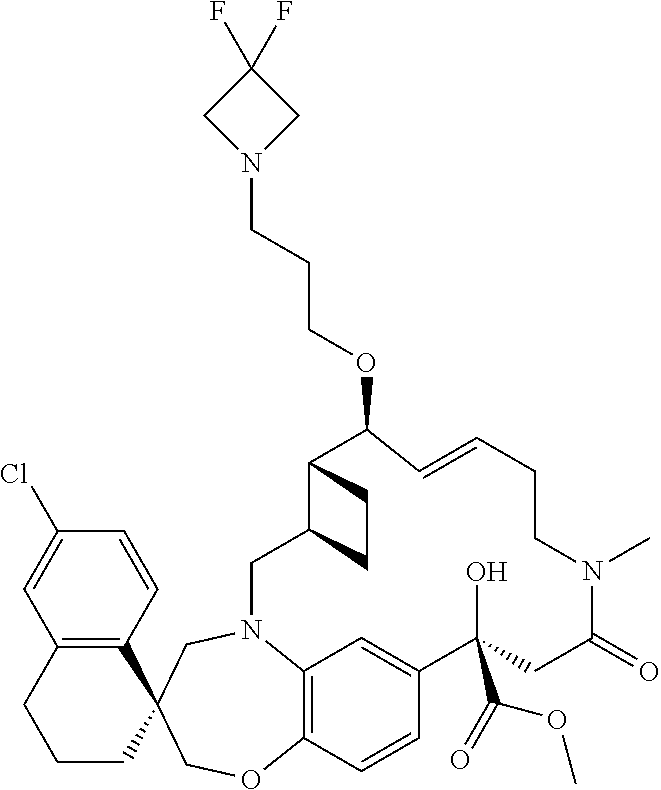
C12=C(C=CC(Cl)=C1)C1(CCC2)COC2=C3N(C1)CC1C(C(OCCCN4CC(F)(F)C4)C=CCCN(C)C(=O)CC(O)(C(=O)OC)C(=C3)C=C2)CC1
